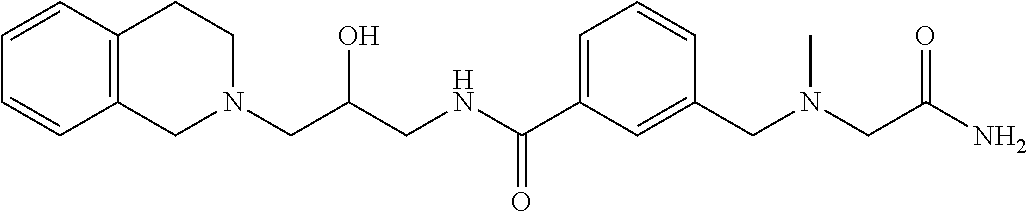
C12=C(C=CC=C1)CCN(CC(CNC(C1=CC=CC(CN(CC(N)=O)C)=C1)=O)O)C2
